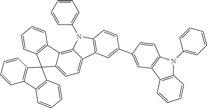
C1=CC2=C(C=C1)C1=C(C=CC=C1)C21C2=CC=C3C(=C2C2=C1C=CC=C2)N(C1=CC=CC=C1)C1=C3C=C(C2=CC3=C(N(C4=CC=CC=C4)C4=C3C=CC=C4)C=C2)C=C1
